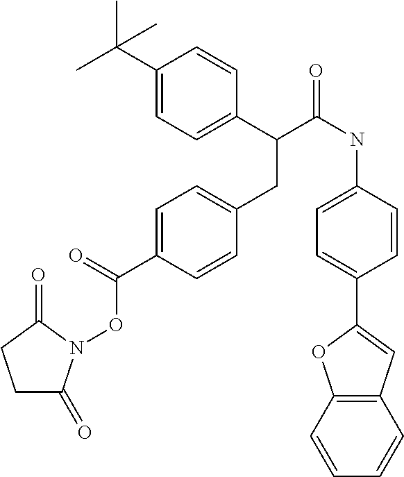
C1=CC2=C(C=C1)C=C(C1=CC=C(NC(C(C3=CC=C(C(C)(C)C)C=C3)CC3=CC=C(C(=O)ON4C(=O)CCC4=O)C=C3)=O)C=C1)O2
